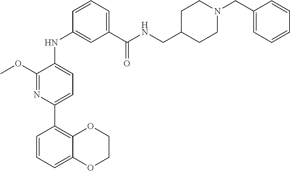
C1COC2=CC=CC(C3=CC=C(NC4=CC(C(NCC5CCN(CC6=CC=CC=C6)CC5)=O)=CC=C4)C(OC)=N3)=C2O1
